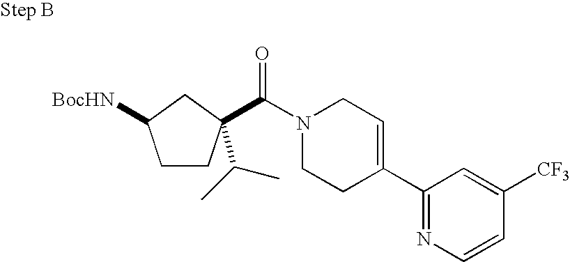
[BocHN]C1CCC(C(=O)N2CCC(C3=NC=CC([CF3])=C3)=CC2)(C(C)C)C1
